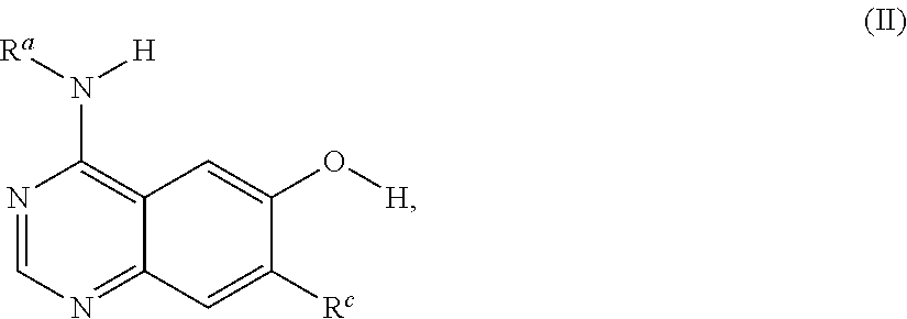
N1=CN=C2C(=C1N([H])[Ra])C=C(O[H])C([Rc])=C2
